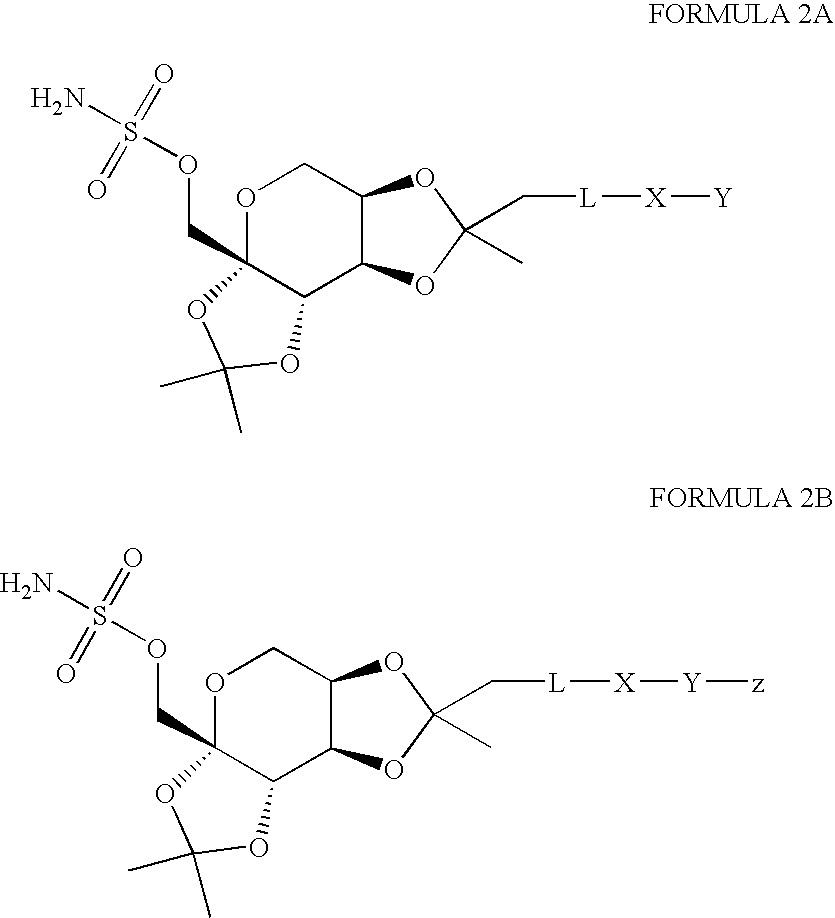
C12C(C3C(COS(N)(=O)=O)(OC1)OC(C)(C)O3)OC(C)(C[L][X][Y])O2.C12C(C3C(COS(N)(=O)=O)(OC1)OC(C)(C)O3)OC(C)(C[L][X][Y][z])O2
